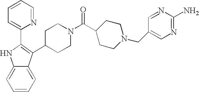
C12=CC=CC=C1C(C1CCN(C(C3CCN(CC4=CN=C(N)N=C4)CC3)=O)CC1)=C(C1=CC=CC=N1)N2
